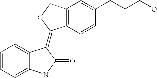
C1=CC=C2C(=C1)C(=C1C3=C(CO1)C=C(CCCO)C=C3)C(=O)N2
